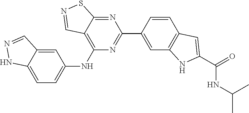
C1=CC2=C(NC(C(NC(C)C)=O)=C2)C=C1C1=NC(NC2=CC=C3NN=CC3=C2)=C2C(=N1)SN=C2
